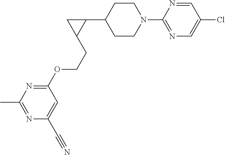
C1CN(C2=NC=C(Cl)C=N2)CCC1C1CC1CCOC1=NC(C)=NC(C#N)=C1
